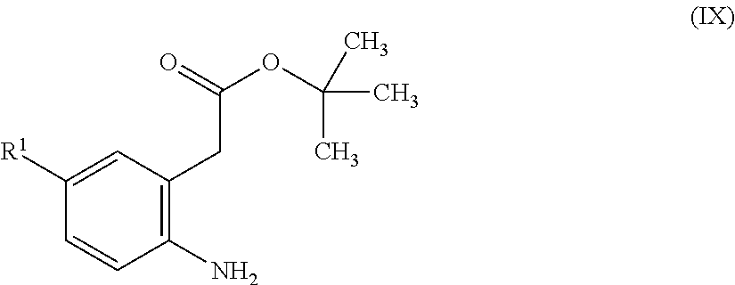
C1([R1])=CC(CC(=O)OC(C)(C)C)=C(N)C=C1
